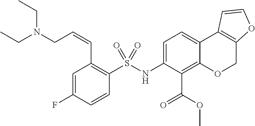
C1=C(F)C=CC(S(NC2=CC=C3C(=C2C(=O)OC)OCC2=C3C=CO2)(=O)=O)=C1C=CCN(CC)CC
